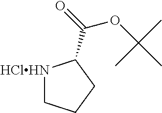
[HClHN]1CCCC1C(=O)OC(C)(C)C
